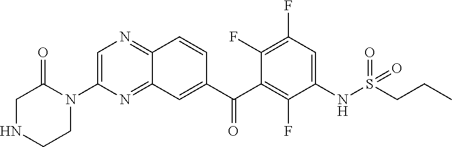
C1=C(N2CCNCC2=O)N=C2C(=N1)C=CC(C(C1=C(F)C(NS(=O)(=O)CCC)=CC(F)=C1F)=O)=C2
